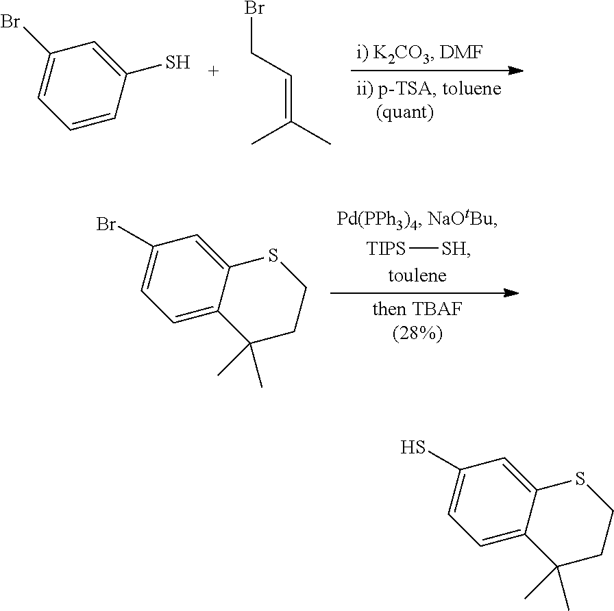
C1=CC(S)=CC(Br)=C1.BrCC=C(C)C.C1=C2C(=CC(Br)=C1)SCCC2(C)C.[TIPS][SH].C1=C2C(=CC(S)=C1)SCCC2(C)C
